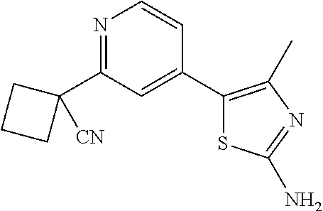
N1=C(C2([CN])CCC2)C=C(C2=C(C)N=C(N)S2)C=C1
